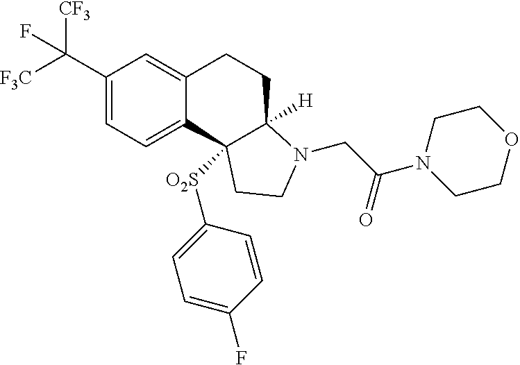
C1(C([F3C])([CF3])F)=CC=C2C(=C1)CCC1([H])C2([O2S]C2=CC=C(F)C=C2)CCN1CC(N1CCOCC1)=O
